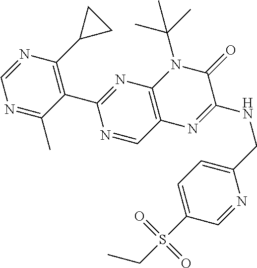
N1=C(C)C(C2=NC3=C(C=N2)N=C(NCC2=CC=C(S(CC)(=O)=O)C=N2)C(=O)N3C(C)(C)C)=C(C2CC2)N=C1
